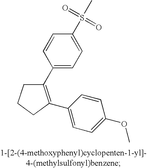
C1(S(C)(=O)=O)=CC=C(C2=C(C3=CC=C(OC)C=C3)CCC2)C=C1
